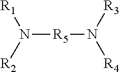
N([R5]N([R3])[R4])([R1])[R2]
